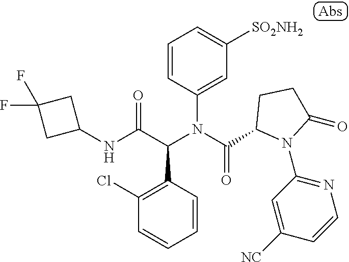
C1=CC(N(C(=O)C2N(C3=NC=CC([NC])=C3)C(=O)CC2)C(C(NC2CC(F)(F)C2)=O)C2=C(Cl)C=CC=C2)=CC([SO2NH2])=C1
